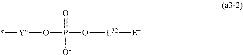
[Y4](OP([O-])(O[L32][E+])=O)*
